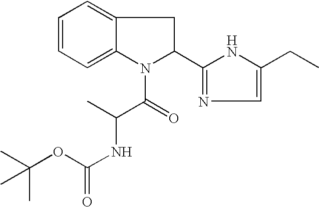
C1=CC=C2C(=C1)CC(C1=NC=C(CC)N1)N2C(C(NC(=O)OC(C)(C)C)C)=O
